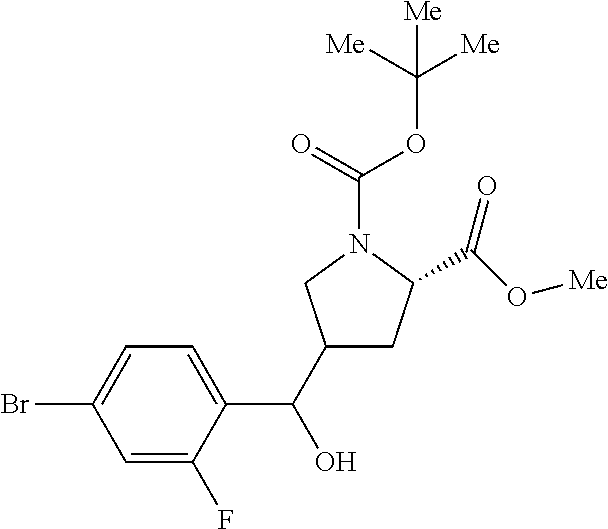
C1(C(C2=CC=C(Br)C=C2F)O)CC(C(O[Me])=O)N(C(=O)OC([Me])([Me])[Me])C1
